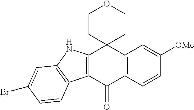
C12=C(C(=O)C3=C(C14CCOCC4)C=C([OMe])C=C3)C1=C(N2)C=C(Br)C=C1
